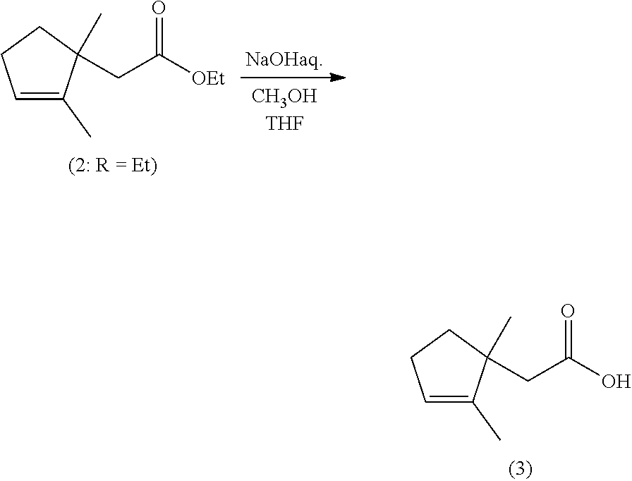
C1=C(C)C(C)(CC([OEt])=O)CC1.C1=C(C)C(C)(CC(O)=O)CC1
